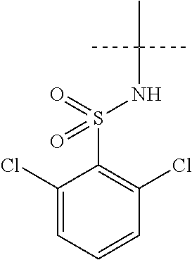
C1(Cl)=CC=CC(Cl)=C1S(=O)(=O)NC(C)(C)C
